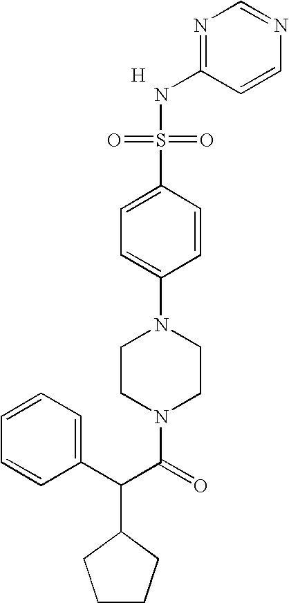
[H].N1=C(NS(=O)(=O)C2=CC=C(N3CCN(C(=O)C(C4=CC=CC=C4)C4CCCC4)CC3)C=C2)C=CN=C1
